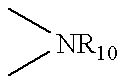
[NR10](C)C
